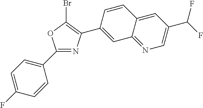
C1(C2=CC=C(F)C=C2)=NC(C2=CC3=NC=C(C(F)F)C=C3C=C2)=C(Br)O1
